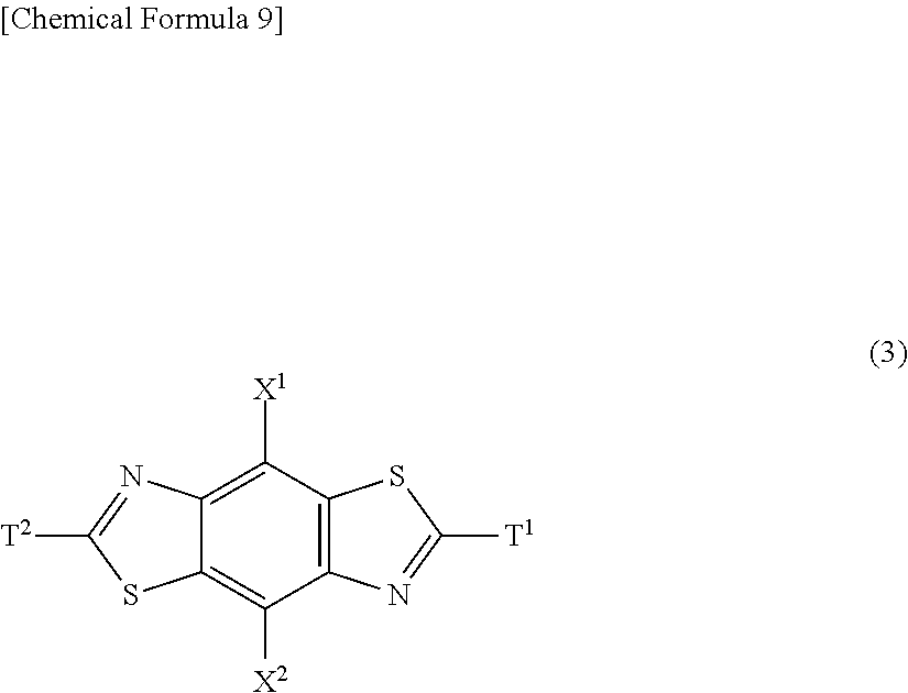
C12=C([X1])C3=C(C([X2])=C1SC([T2])=N2)N=C([T1])S3
